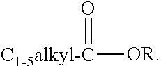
O=[C1-5alkyl-C][OR]
